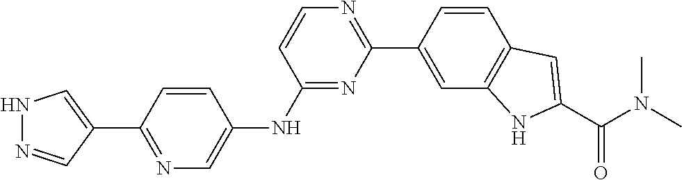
N1=C(NC2=CN=C(C3=CNN=C3)C=C2)C=CN=C1C1=CC2=C(C=C1)C=C(C(N(C)C)=O)N2
